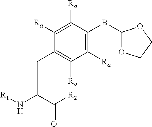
C(C(C([R2])=O)N[R1])C1=C([Ra])C([Ra])=C(BC2OCCO2)C([Ra])=C1[Ra]
